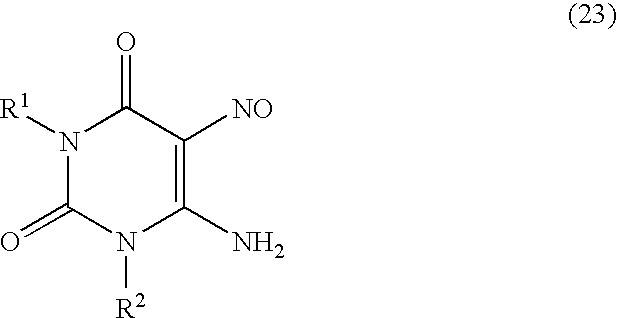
N1([R1])C(=O)N([R2])C(N)=C([NO])C1=O
